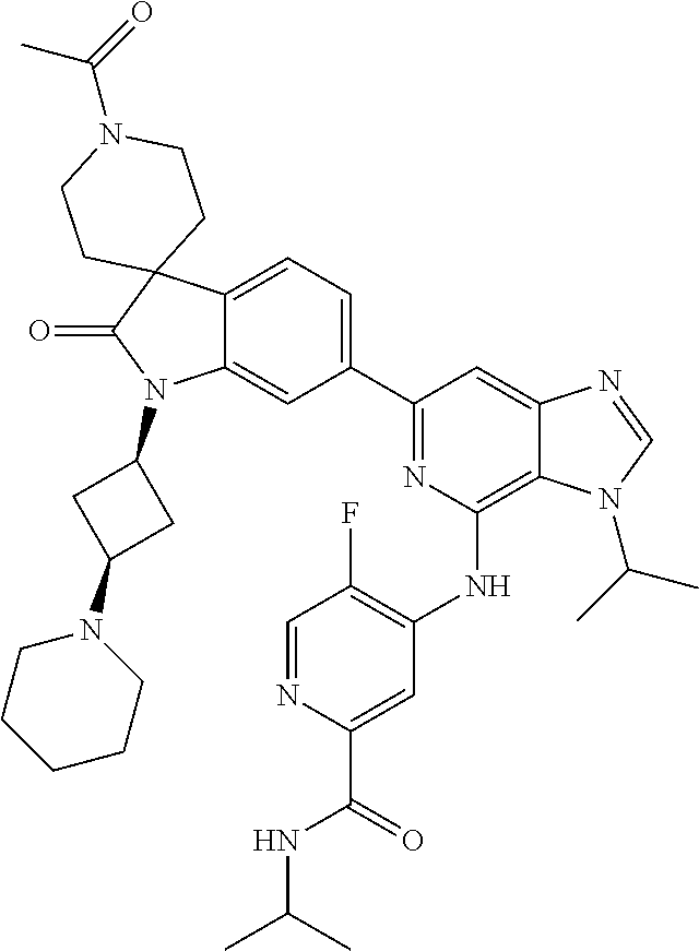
C12=CC=C(C3=NC(NC4=C(F)C=NC(C(=O)NC(C)C)=C4)=C4C(=C3)N=CN4C(C)C)C=C1N(C1CC(N3CCCCC3)C1)C(=O)C21CCN(C(=O)C)CC1
